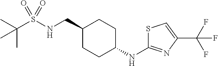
C(S(NCC1CCC(NC2=NC(C(F)(F)F)=CS2)CC1)(=O)=O)(C)(C)C
